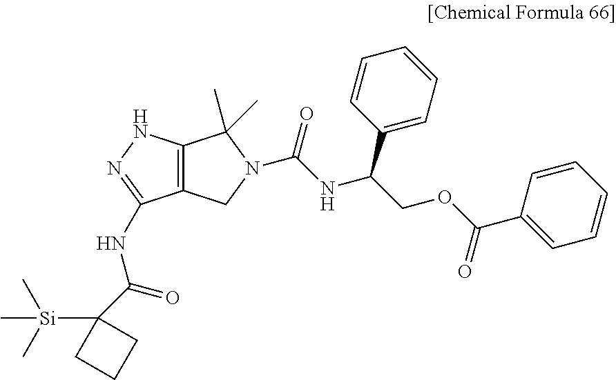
C12=C(NN=C1NC(=O)C1([Si](C)(C)C)CCC1)C(C)(C)N(C(NC(COC(C1=CC=CC=C1)=O)C1=CC=CC=C1)=O)C2
